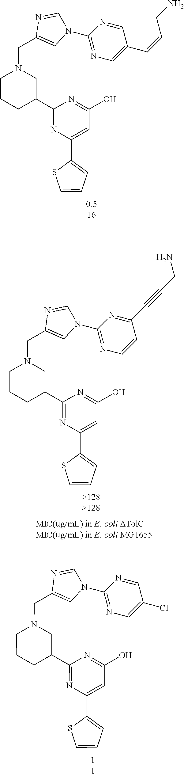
N1(C2=NC=C(C=CCN)C=N2)C=C(CN2CCCC(C3=NC(C4=CC=CS4)=CC(O)=N3)C2)N=C1.N1(C2=NC=CC(C#CCN)=N2)C=C(CN2CCCC(C3=NC(C4=CC=CS4)=CC(O)=N3)C2)N=C1.N1(C2=NC=C(Cl)C=N2)C=C(CN2CCCC(C3=NC(C4=CC=CS4)=CC(O)=N3)C2)N=C1
